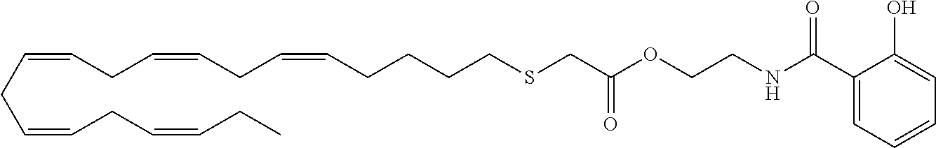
O=C(OCCNC(C1=CC=CC=C1O)=O)CSCCCCC=CCC=CCC=CCC=CCC=CCC
